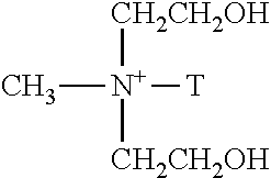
[CH2CH2OH][N+]([CH2CH2OH])([T])C
